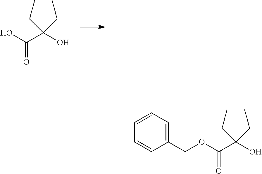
OC(C(O)(CC)CC)=O.O(C(C(O)(CC)CC)=O)CC1=CC=CC=C1
